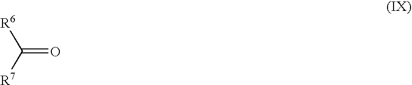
C(=O)([R7])[R6]
